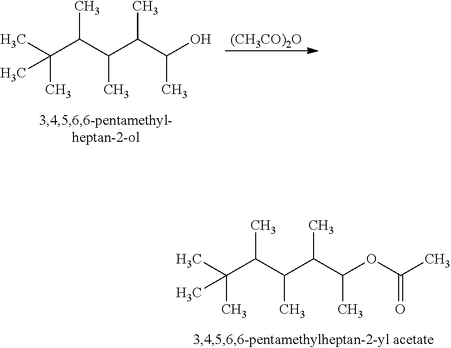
CC(C(C(C(C(OC(C)=O)C)C)C)C)(C)C.CC(C(C(C(C(O)C)C)C)C)(C)C.[(CH3CO)2O]
